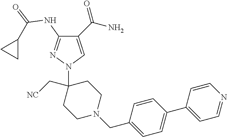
C1(C(N)=O)=CN(C2(C[NC])CCN(CC3=CC=C(C4=CC=NC=C4)C=C3)CC2)N=C1NC(=O)C1CC1
